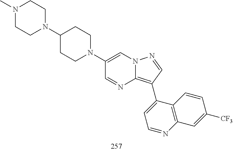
C1(C2=C3N=CC(N4CCC(N5CCN(C)CC5)CC4)=CN3N=C2)=CC=NC2=C1C=CC([CF3])=C2
